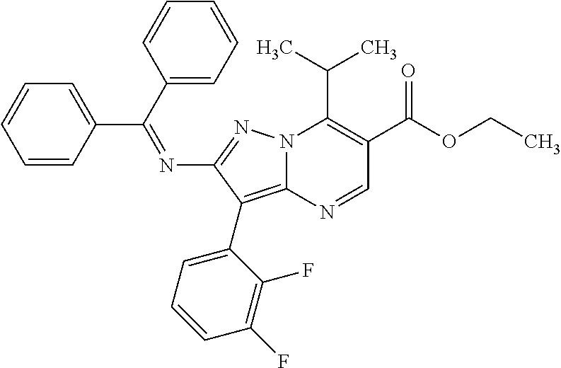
N(C1=NN2C(=C1C1=CC=CC(F)=C1F)N=CC(C(OCC)=O)=C2C(C)C)=C(C1=CC=CC=C1)C1=CC=CC=C1
